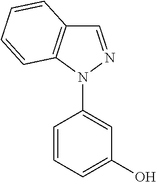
C1=CC=C(O)C=C1N1N=CC2=C1C=CC=C2
